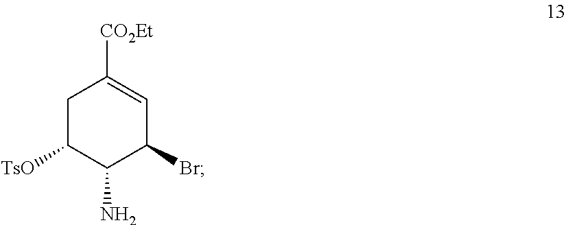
C1C([TsO])C(N)C(Br)C=C1[CO2Et]
